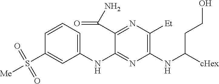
C1(NC2=NC(NC([cHex])CCO)=C([Et])N=C2C(N)=O)=CC=CC(S([Me])(=O)=O)=C1
